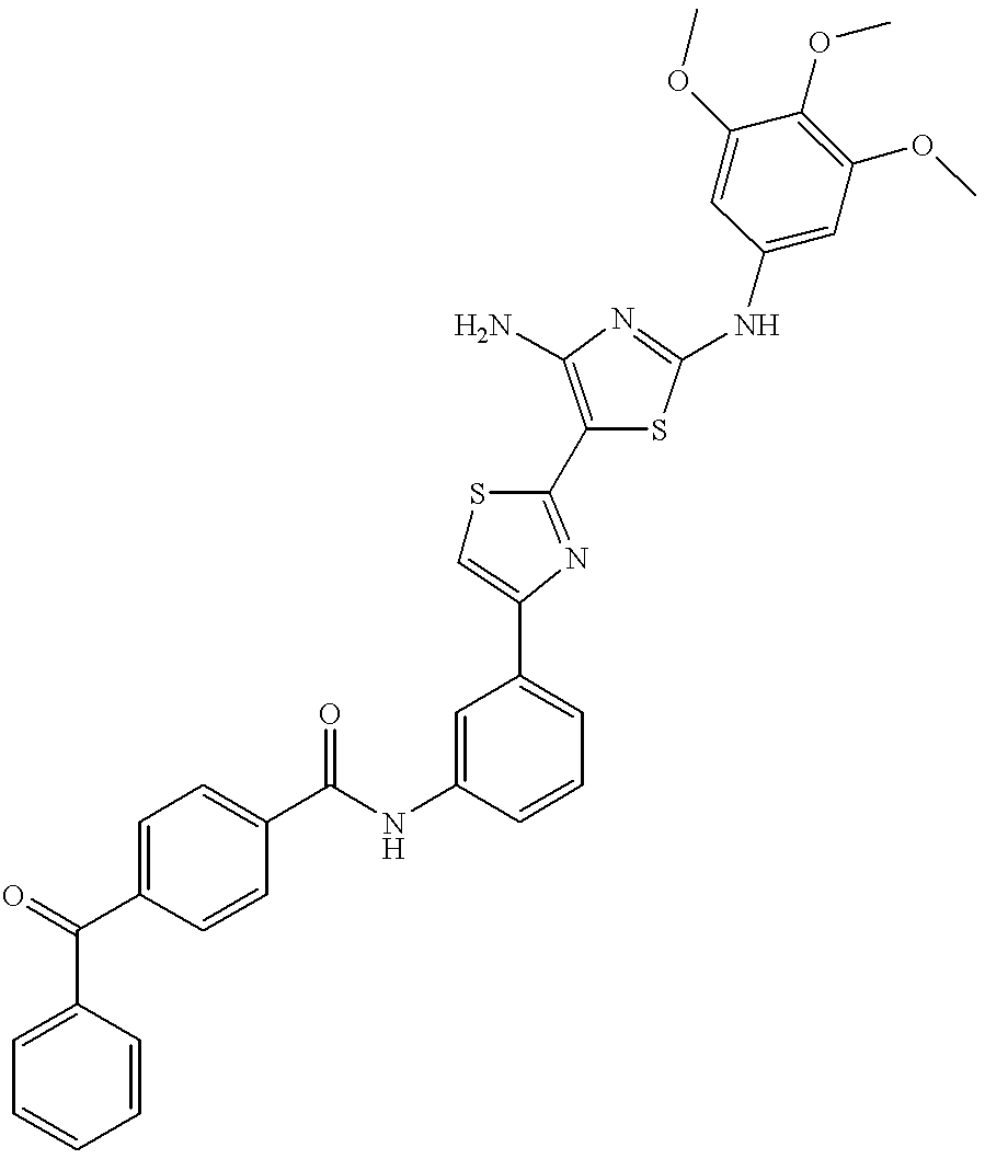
C1=CC=CC(C(=O)C2=CC=C(C(NC3=CC(C4=CSC(C5=C(N)N=C(NC6=CC(OC)=C(OC)C(OC)=C6)S5)=N4)=CC=C3)=O)C=C2)=C1
